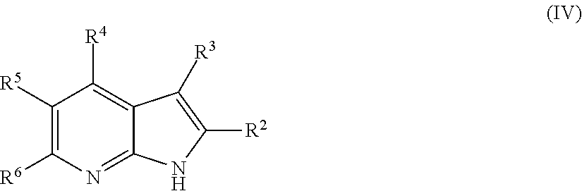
C1([R6])=C([R5])C([R4])=C2C(=N1)NC([R2])=C2[R3]
